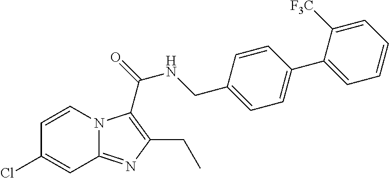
C1=CN2C(=NC(CC)=C2C(=O)NCC2=CC=C(C3=CC=CC=C3[F3C])C=C2)C=C1Cl
